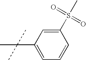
C1(C(C)(C)C)=CC=CC(S(C)(=O)=O)=C1
